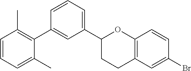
C1=CC=C(C)C(C2=CC(C3CCC4=C(O3)C=CC(Br)=C4)=CC=C2)=C1C
